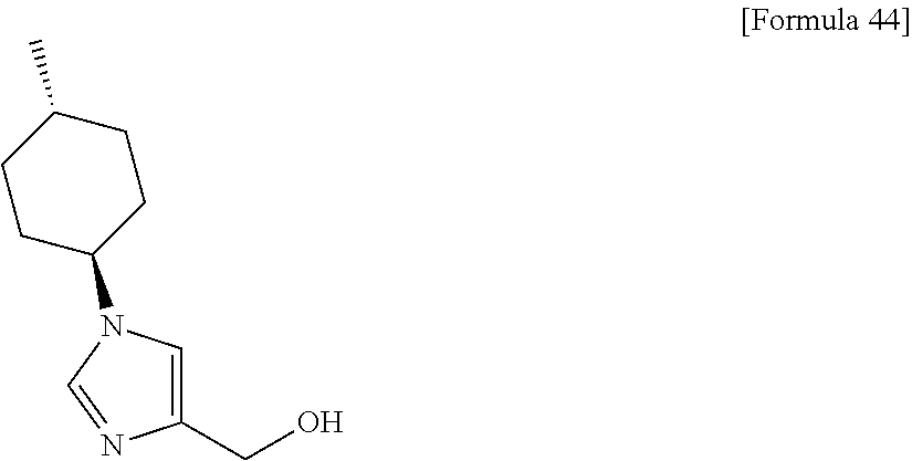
C1(CO)=CN(C2CCC(C)CC2)C=N1
